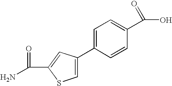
C1=C(C2=CSC(C(N)=O)=C2)C=CC(C(=O)O)=C1
